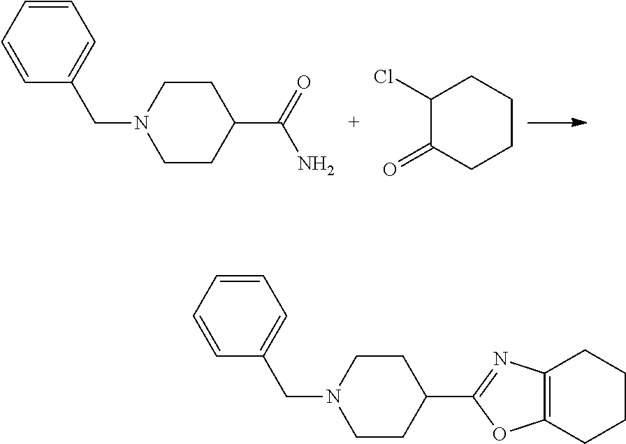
C1=CC=CC(CN2CCC(C(=O)N)CC2)=C1.C1(Cl)C(=O)CCCC1.C1=CC=CC(CN2CCC(C3=NC4=C(O3)CCCC4)CC2)=C1
